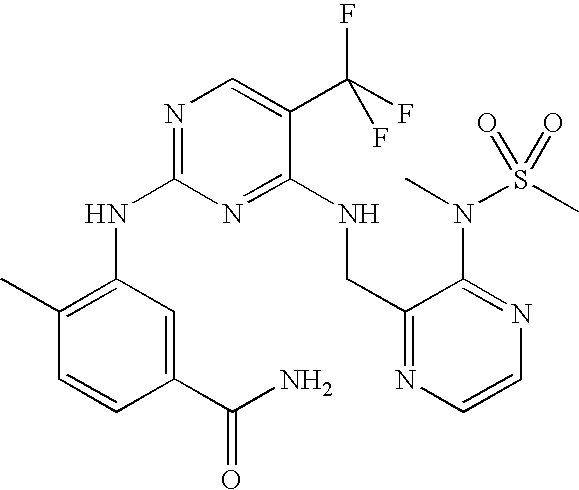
N(C1=NC=C(C(F)(F)F)C(NCC2=NC=CN=C2N(C)S(C)(=O)=O)=N1)C1=C(C)C=CC(C(N)=O)=C1
